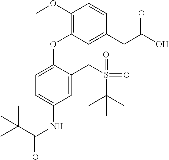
C1(OC)=C(OC2=CC=C(NC(=O)C(C)(C)C)C=C2CS(=O)(C(C)(C)C)=O)C=C(CC(O)=O)C=C1
